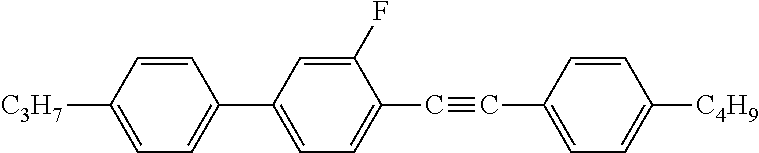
[C3H7]C1=CC=C(C2=CC=C(C#CC3=CC=C([C4H9])C=C3)C(F)=C2)C=C1
